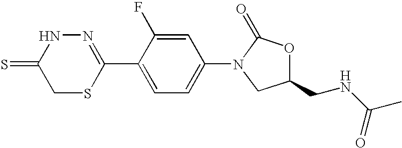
N1=C(C2=CC=C(N3CC(CNC(C)=O)OC3=O)C=C2F)SCC(=S)N1
